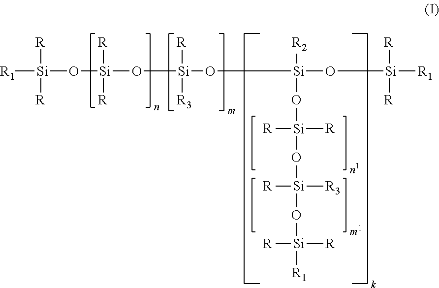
[R1][Si]([R])([R])O[Si]([R])([R])O[Si]([R])([R3])O[Si]([R2])(O[Si]([R])([R])O[Si]([R])([R3])O[Si]([R])([R])[R1])O[Si]([R])([R])[R1]
